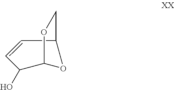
C1(O)C=CC2COC1O2
